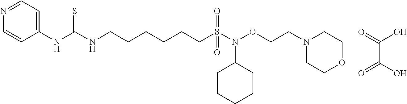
C1=CC(NC(NCCCCCCS(=O)(N(OCCN2CCOCC2)C2CCCCC2)=O)=S)=CC=N1.C(C(=O)O)(O)=O
